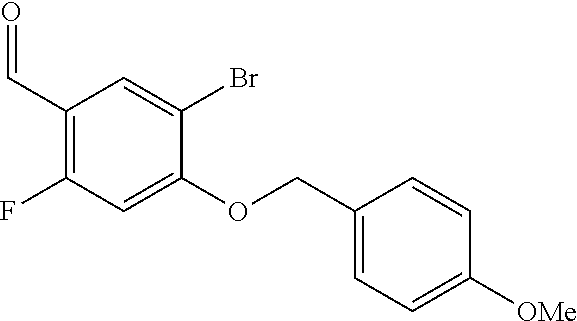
C1(C=O)=C(F)C=C(OCC2=CC=C([OMe])C=C2)C(Br)=C1
